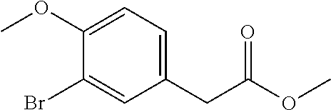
C1(CC(OC)=O)=CC=C(OC)C(Br)=C1
